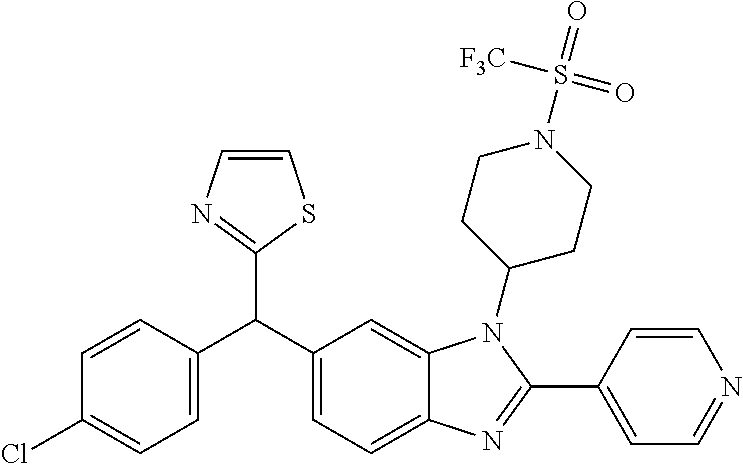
C1=C(C(C2=CC=C3C(=C2)N(C2CCN(S(=O)([F3C])=O)CC2)C(C2=CC=NC=C2)=N3)C2=NC=CS2)C=CC(Cl)=C1
